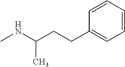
N(C)C(C)CCC1=CC=CC=C1
